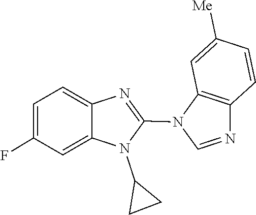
C1=NC2=C(N1C1=NC3=CC=C(F)C=C3N1C1CC1)C=C([Me])C=C2
